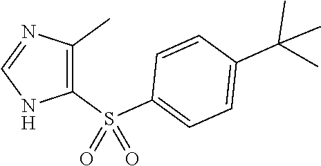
C1=NC(C)=C(S(C2=CC=C(C(C)(C)C)C=C2)(=O)=O)N1
